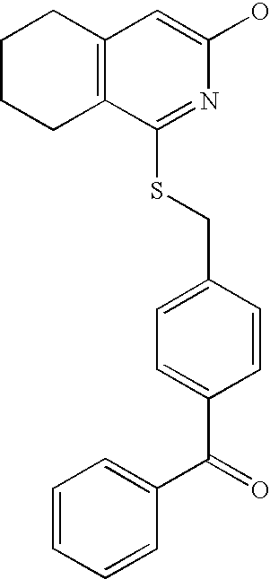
C1CCC2=C(C1)C=C(O)N=C2SCC1=CC=C(C(C2=CC=CC=C2)=O)C=C1
